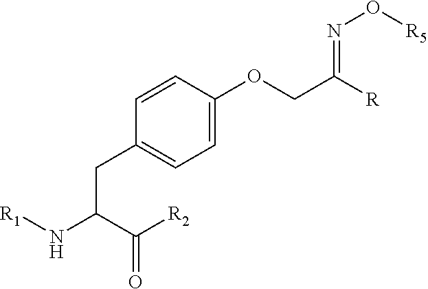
C(C1=CC=C(OCC([R])=NO[R5])C=C1)C(C([R2])=O)N[R1]
